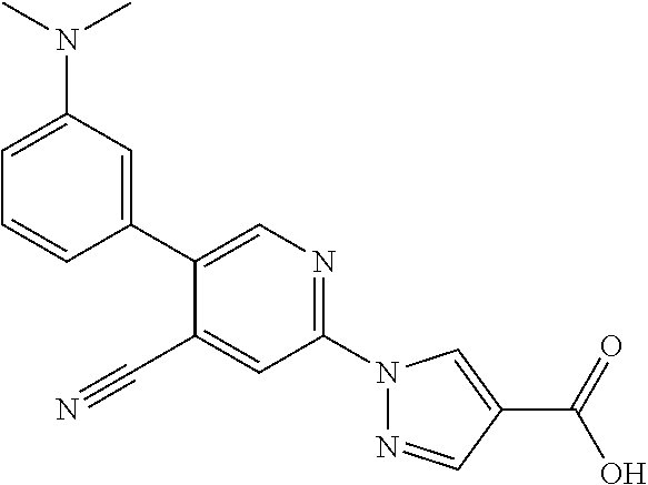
C1(C#N)=CC(N2N=CC(C(O)=O)=C2)=NC=C1C1=CC(N(C)C)=CC=C1
